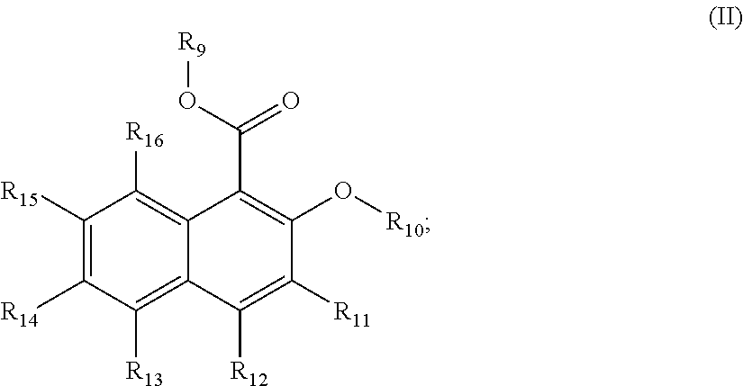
C1([R15])=C([R14])C([R13])=C2C(=C1[R16])C(C(=O)O[R9])=C(O[R10])C([R11])=C2[R12]
